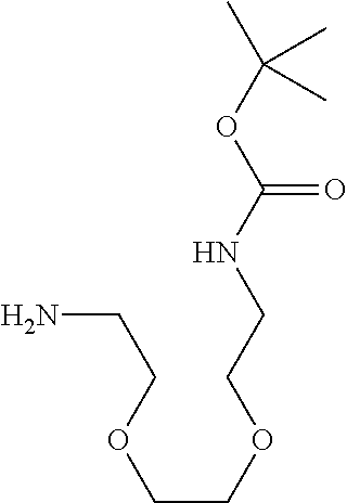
NCCOCCOCCNC(OC(C)(C)C)=O
